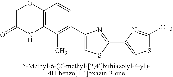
C1C(=O)NC2=C(O1)C=CC(C1=CSC(C3=CSC(C)=N3)=N1)=C2C
